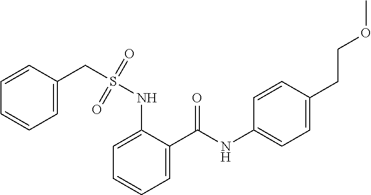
C1(NS(=O)(=O)CC2=CC=CC=C2)=CC=CC=C1C(NC1=CC=C(CCOC)C=C1)=O
